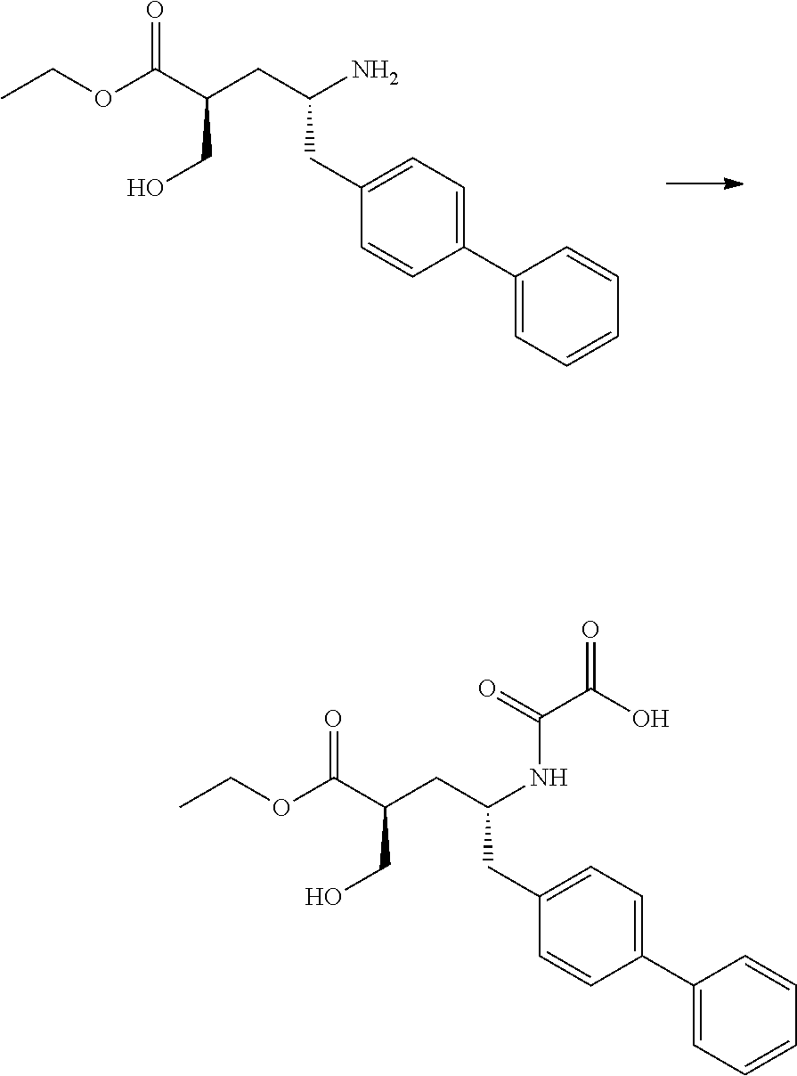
O(C(C(CC(NC(C(O)=O)=O)CC1=CC=C(C2=CC=CC=C2)C=C1)CO)=O)CC.O(C(C(CC(N)CC1=CC=C(C2=CC=CC=C2)C=C1)CO)=O)CC
